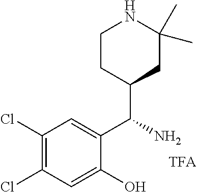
C1(Cl)=C(Cl)C=C(O)C(C(N)C2CC(C)(C)NCC2)=C1
